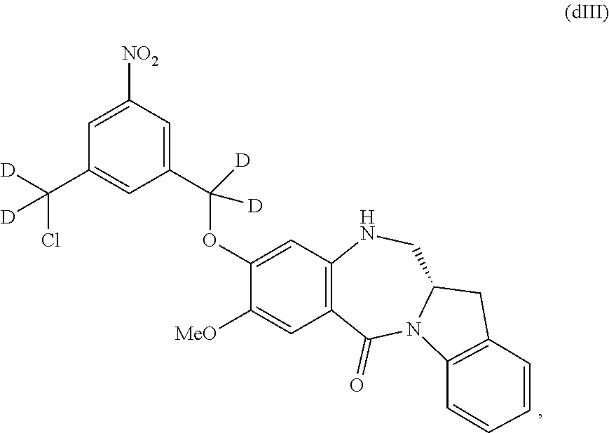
C1=C([NO2])C=C(C(OC2=CC3=C(C=C2[MeO])C(=O)N2C(CN3)CC3=C2C=CC=C3)([D])[D])C=C1C(Cl)([D])[D]
